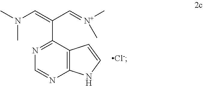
C1=NC2=C(C(C(C=[N+](C)C)=CN(C)C)=N1)C=CN2.[Cl-]
